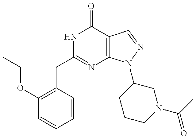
C1(CC2=NC3=C(C(=O)N2)C=NN3C2CCCN(C(C)=O)C2)=C(OCC)C=CC=C1
